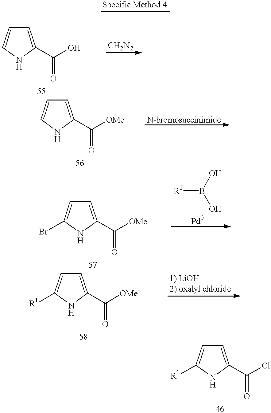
C1=C(C(O)=O)NC=C1.C1=C(C([OMe])=O)NC=C1.C1=C(C([OMe])=O)NC(Br)=C1.[R1]B(O)O.C1=C(C([OMe])=O)NC([R1])=C1.C1=C(C(Cl)=O)NC([R1])=C1
